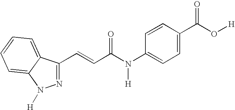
N1=C(C=CC(N(C2=CC=C(C(O[H])=O)C=C2)[H])=O)C2=CC=CC=C2N1[H]
